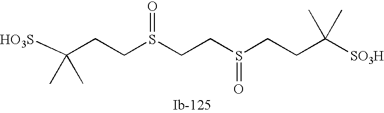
[HO3S]C(C)(C)CCS(=O)CCS(=O)CCC([SO3H])(C)C
